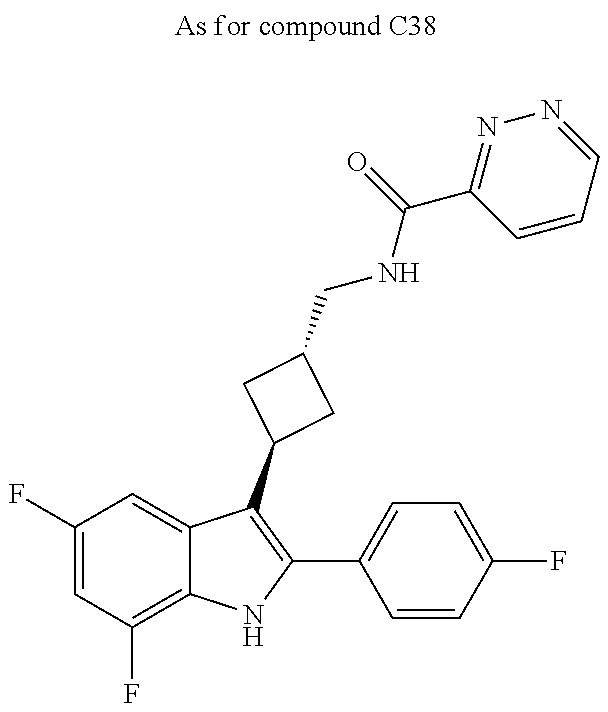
C1(F)=CC(F)=C2C(=C1)C(C1CC(CNC(C3=NN=CC=C3)=O)C1)=C(C1=CC=C(F)C=C1)N2
